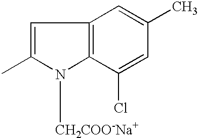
C1=C(C)N([CH2COO-Na+])C2=C1C=C(C)C=C2Cl
